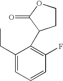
C1(CC)=CC=CC(F)=C1C1CCOC1=O
